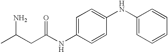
NC(CC(NC1=CC=C(NC2=CC=CC=C2)C=C1)=O)C
